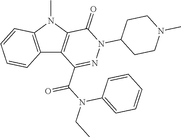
C12=C(N(C)C3=C1C(C(N(CC)C1=CC=CC=C1)=O)=NN(C1CCN(C)CC1)C3=O)C=CC=C2
